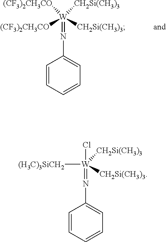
C1=CC=CC=C1N=[W]([(CF3)2CH3CO])([CH2Si(CH3)3])([CH2Si(CH3)3])[(CF3)2CH3CO].C1=CC=CC=C1N=[W]([CH2Si(CH3)3])([CH2Si(CH3)3])([(H3C)3SiCH2])Cl
